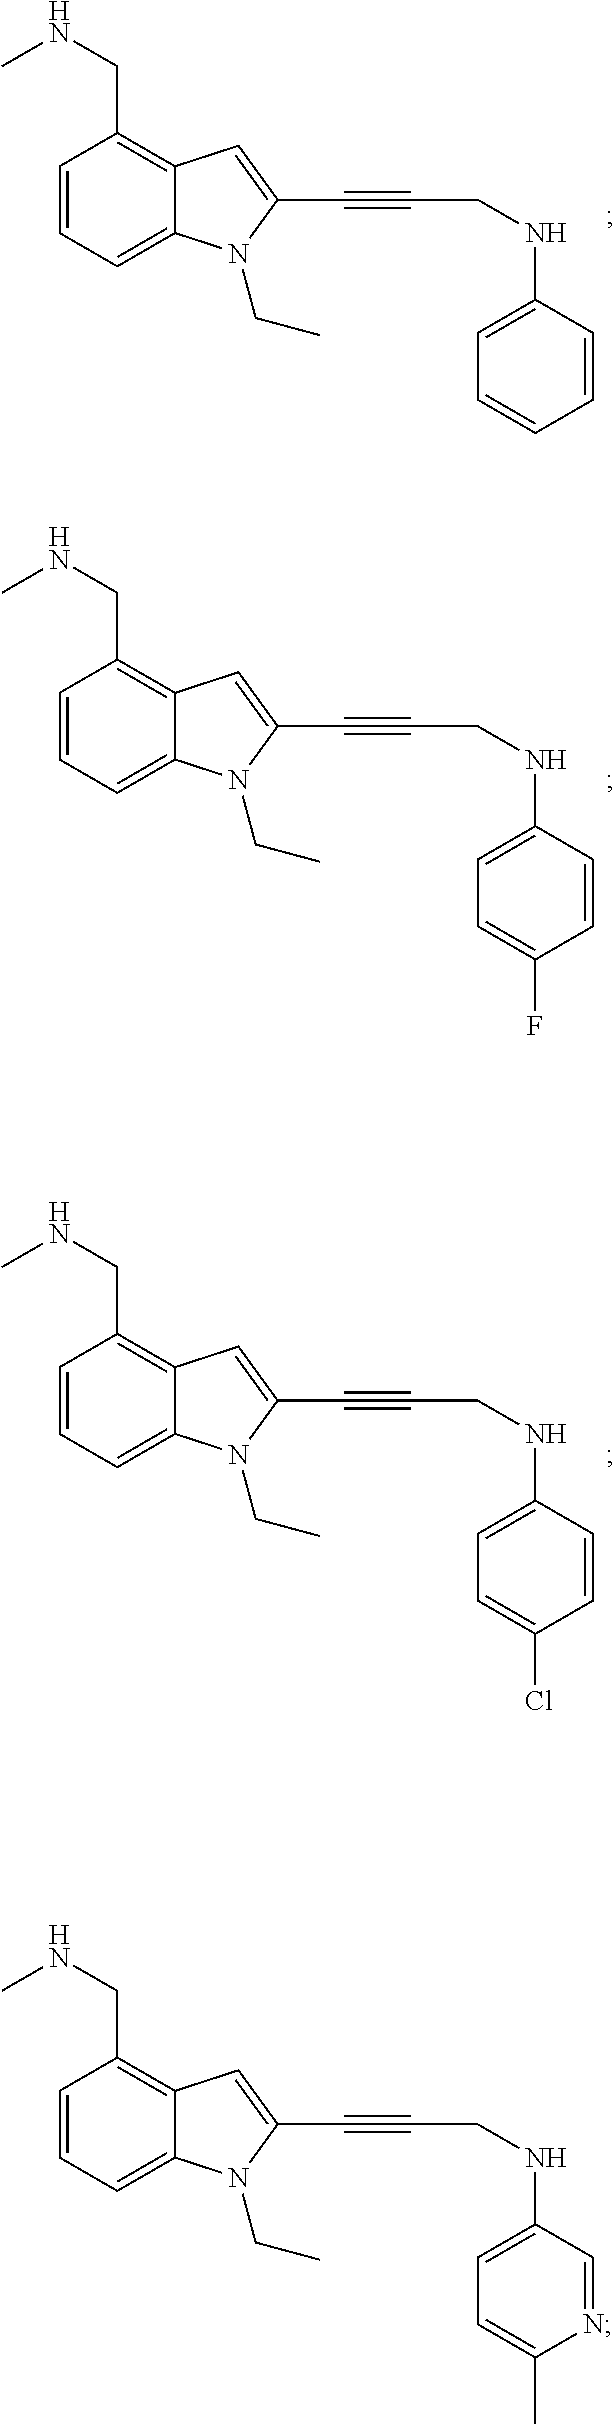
C1=CC=C2C(=C1CNC)C=C(C#CCNC1=CC=CC=C1)N2CC.C1=CC=C2C(=C1CNC)C=C(C#CCNC1=CC=C(F)C=C1)N2CC.C1=CC=C2C(=C1CNC)C=C(C#CCNC1=CC=C(Cl)C=C1)N2CC.C1=CC=C2C(=C1CNC)C=C(C#CCNC1=CC=C(C)N=C1)N2CC
